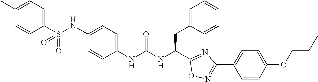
C1(S(NC2=CC=C(NC(NC(C3=NC(C4=CC=C(OCCC)C=C4)=NO3)CC3=CC=CC=C3)=O)C=C2)(=O)=O)=CC=C(C)C=C1
